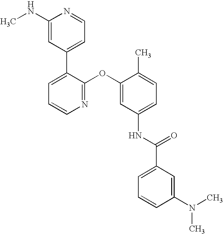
C1(NC)=CC(C2=CC=CN=C2OC2=CC(NC(C3=CC=CC(N(C)C)=C3)=O)=CC=C2C)=CC=N1
